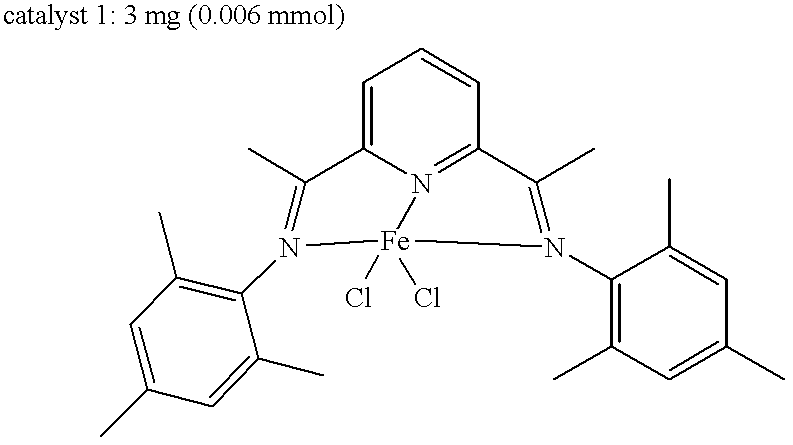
C1=C2N=C(C=C1)C(C)=N(C1=C(C)C=C(C)C=C1C)[Fe](Cl)(Cl)N(C1=C(C)C=C(C)C=C1C)=C2C
